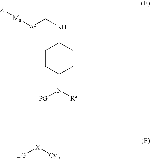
C1CC(N([Ra])[PG])CCC1NC[Ar][Mn][Z].[X]([Cy])[LG]
